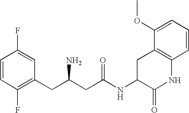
C1=CC(F)=C(CC(CC(NC2C(=O)NC3=C(C2)C(OC)=CC=C3)=O)N)C=C1F
